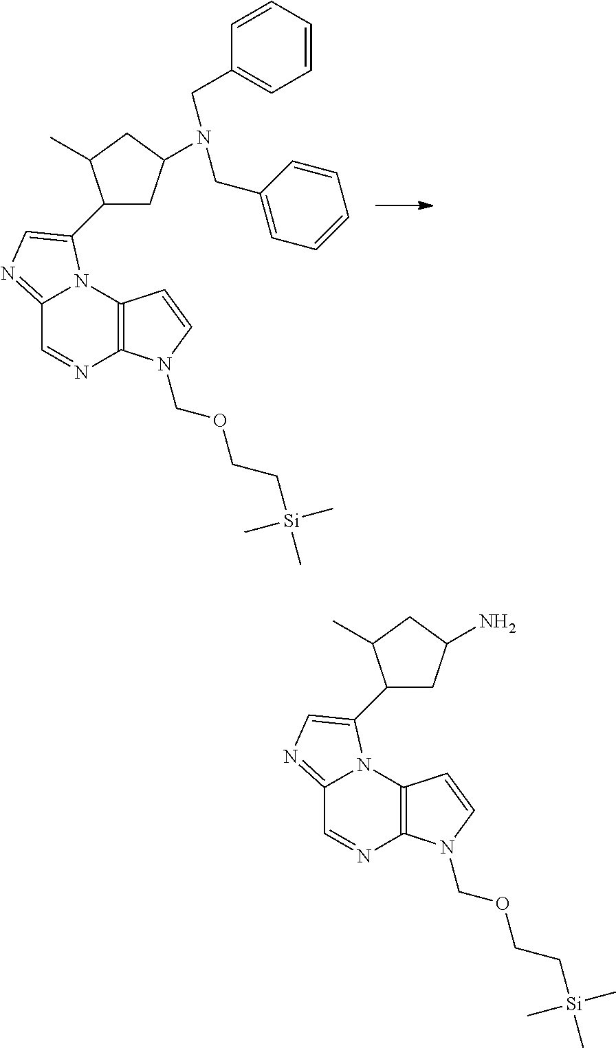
C12=NC=C(C3CC(N(CC4=CC=CC=C4)CC4=CC=CC=C4)CC3C)N1C1=C(N=C2)N(COCC[Si](C)(C)C)C=C1.C12=NC=C(C3CC(N)CC3C)N1C1=C(N=C2)N(COCC[Si](C)(C)C)C=C1
